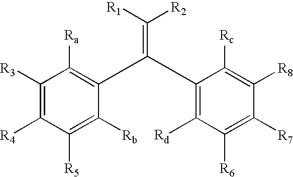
C1([R3])=C([R4])C([R5])=C([Rb])C(C(C2=C([Rd])C([R6])=C([R7])C([R8])=C2[Rc])=C([R1])[R2])=C1[Ra]
